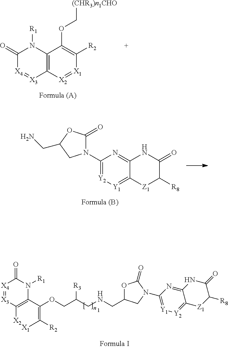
C12=C([X2]=[X1]C([R2])=C1OC[(CHR3)n1CHO])[X3]=[X4]C(=O)N2[R1].C12=NC(N3C(=O)OC(CN)C3)=[Y2][Y1]=C1[Z1]C([R8])C(=O)N2.[X4]1=[X3]C([X2])=C(C(=C([X1])[R2])OCC(CNCC2OC(=O)N(C3=[Y1][Y2]=C4C(=N3)NC(=O)C([R8])[Z1]4)C2)[R3])N([R1])C1=O
